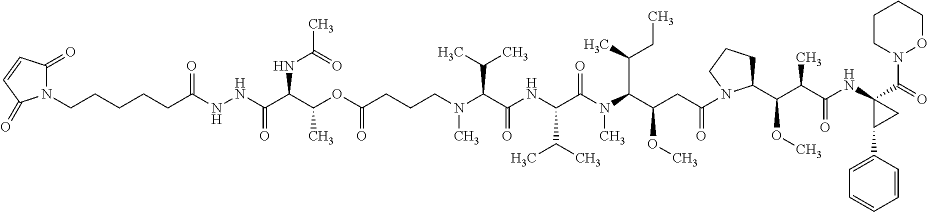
N(C(C(N(C(C(CC(N1C(C(C(C(NC2(C(=O)N3OCCCC3)C(C3=CC=CC=C3)C2)=O)C)OC)CCC1)=O)OC)C(C)CC)C)=O)C(C)C)C(C(N(CCCC(OC(C(NC(=O)C)C(NNC(CCCCCN1C(=O)C=CC1=O)=O)=O)C)=O)C)C(C)C)=O
